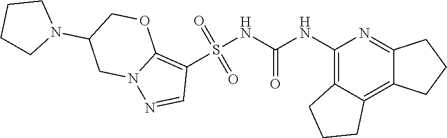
S(NC(NC1=C2C(=C3C(=N1)CCC3)CCC2)=O)(C1=C2N(N=C1)CC(N1CCCC1)CO2)(=O)=O
